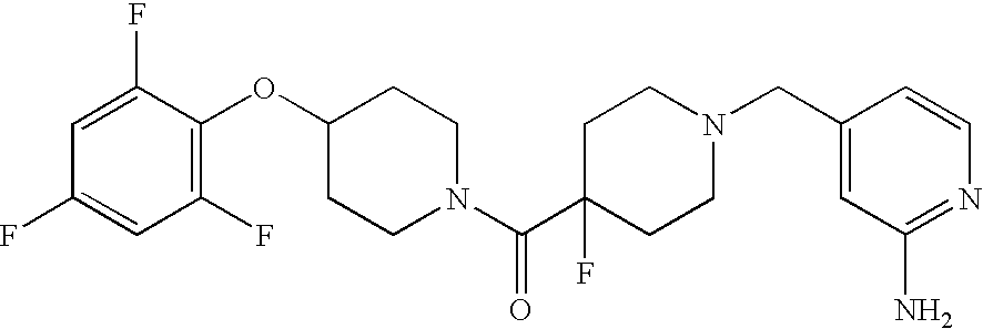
C1(OC2=C(F)C=C(F)C=C2F)CCN(C(C2(F)CCN(CC3=CC(N)=NC=C3)CC2)=O)CC1
